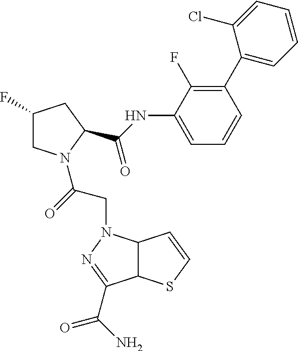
C1(F)CN(C(CN2C3C(C(C(=O)N)=N2)SC=C3)=O)C(C(=O)NC2=CC=CC(C3=CC=CC=C3Cl)=C2F)C1
